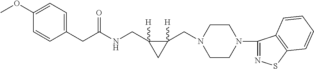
C(C1=CC=C(OC)C=C1)C(NCC1([H])C(CN2CCN(C3=NSC4=C3C=CC=C4)CC2)([H])C1)=O
